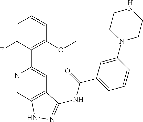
N1=CC2=C(C=C1C1=C(OC)C=CC=C1F)C(NC(C1=CC=CC(N3CCNCC3)=C1)=O)=NN2
